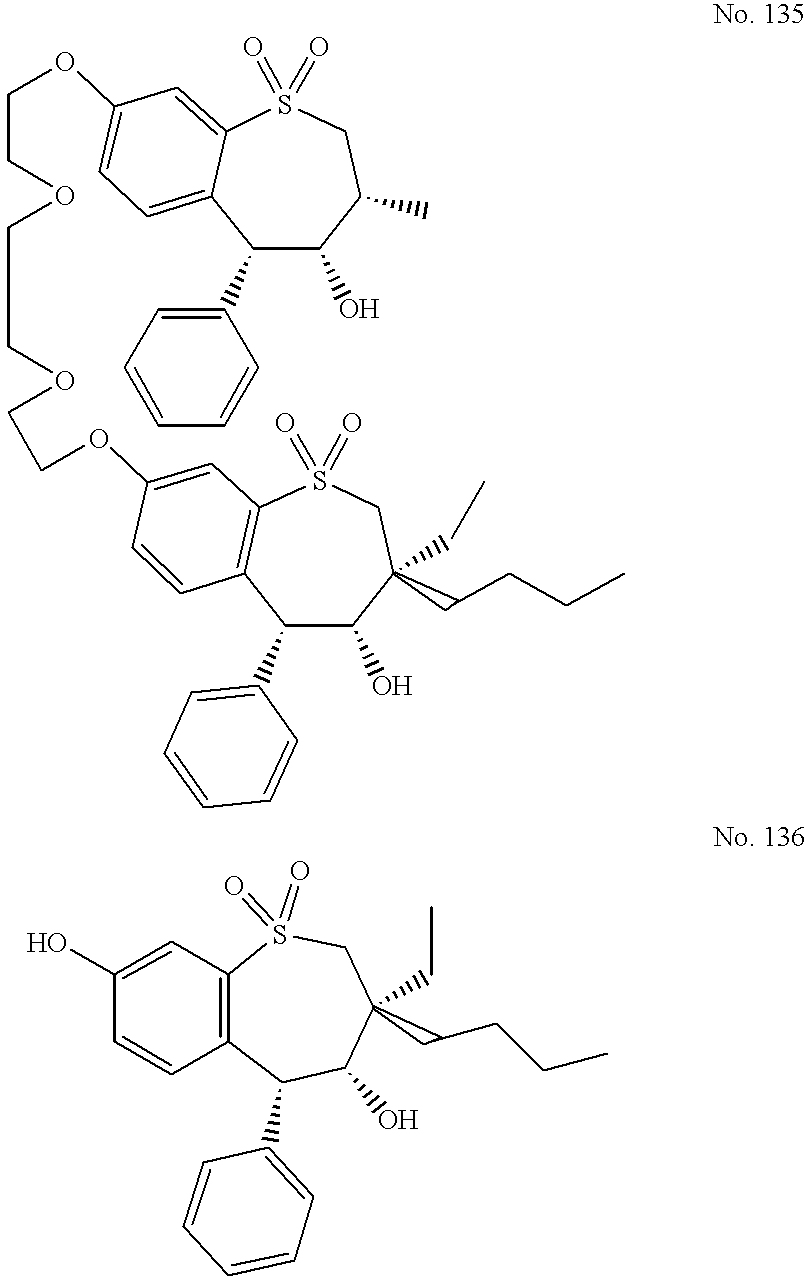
C12=CC=C(OCCOCCOCCOC3=CC4=C(C(C5=CC=CC=C5)C(O)C(CC)(CCCC)CS4(=O)=O)C=C3)C=C1S(=O)(=O)CC(C)C(O)C2C1=CC=CC=C1.C12=C(S(=O)(=O)CC(CC)(CCCC)C(O)C1C1=CC=CC=C1)C=C(O)C=C2
